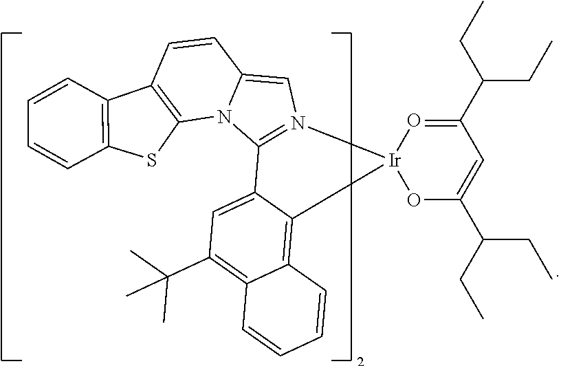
C1=C2N(C3=N1[Ir]1(C4=C5C(=C(C(C)(C)C)C=C34)C=CC=C5)O=C(C(CC)CC)C=C(C(CC)CC)O1)C1=C(C=C2)C2=C(S1)C=CC=C2
